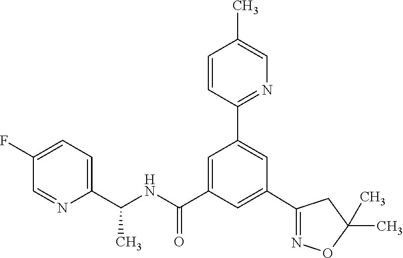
C1(C2=NOC(C)(C)C2)=CC(C(NC(C2=CC=C(F)C=N2)C)=O)=CC(C2=NC=C(C)C=C2)=C1
